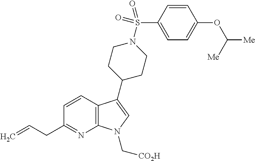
C12=C(C(C3CCN(S(C4=CC=C(OC([Me])[Me])C=C4)(=O)=O)CC3)=CN1C[CO2H])C=CC(CC=C)=N2
